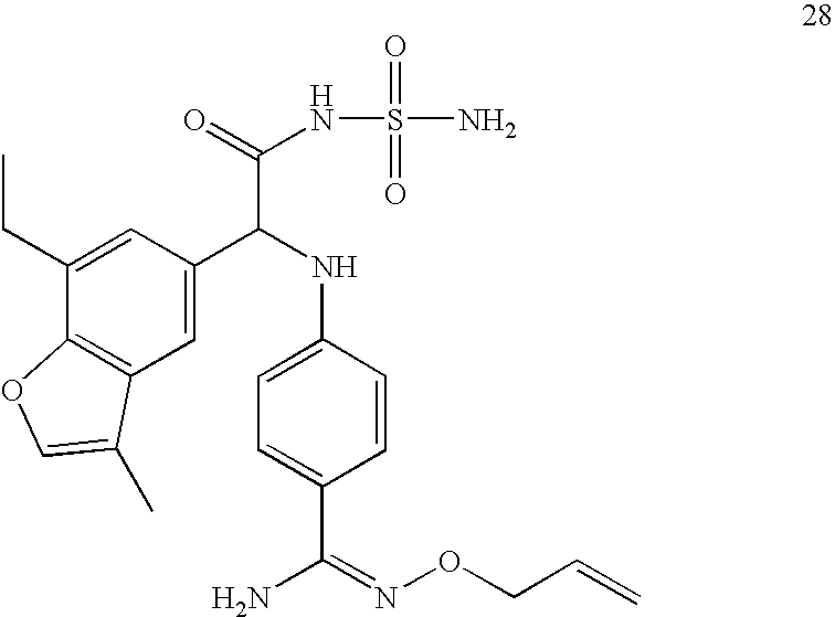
C12=C(C=C(C(NC3=CC=C(C(=NOCC=C)N)C=C3)C(=O)NS(=O)(=O)N)C=C1CC)C(C)=CO2
